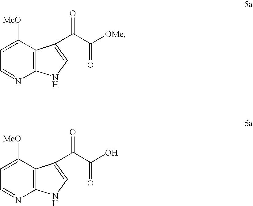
C12=C(C([MeO])=CC=N1)C(C(C([OMe])=O)=O)=CN2.C12=C(C([MeO])=CC=N1)C(C(C(O)=O)=O)=CN2
